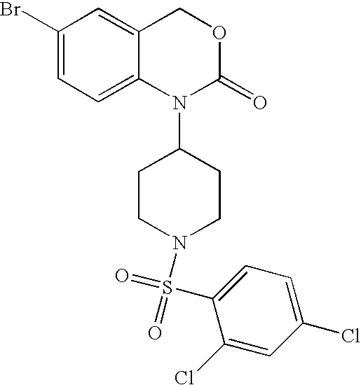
C1(Br)=CC=C2C(=C1)COC(=O)N2C1CCN(S(C2=CC=C(Cl)C=C2Cl)(=O)=O)CC1
